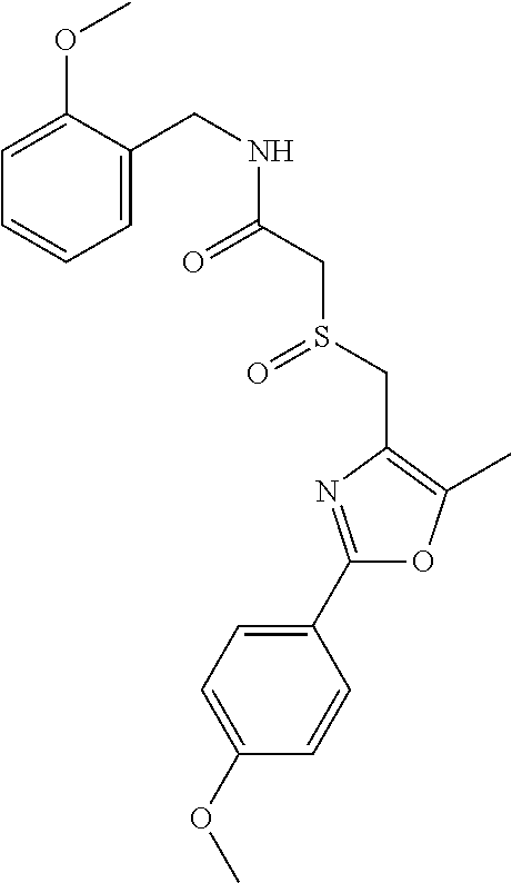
C1(OC)=CC=C(C2=NC(CS(CC(NCC3=CC=CC=C3OC)=O)=O)=C(C)O2)C=C1
